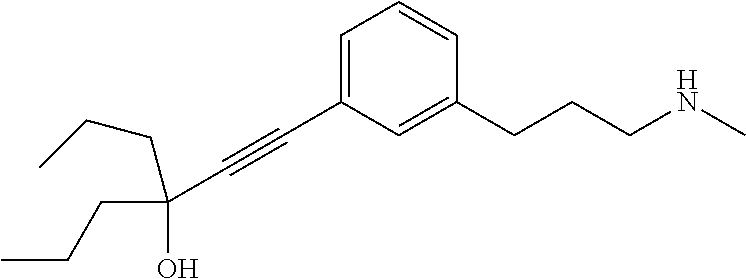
C1=C(C#CC(CCC)(O)CCC)C=C(CCCNC)C=C1
